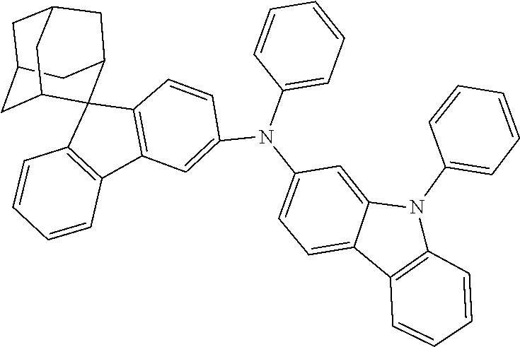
C1=CC(N(C2=CC=CC=C2)C2=CC=C3C(=C2)N(C2=CC=CC=C2)C2=C3C=CC=C2)=CC2=C1C1(C3=C2C=CC=C3)C2CC3CC(CC1C3)C2
